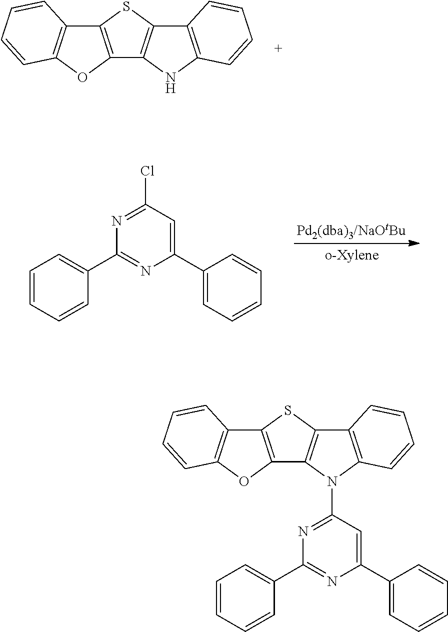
C12=C(OC3=C1C=CC=C3)C1=C(S2)C2=C(N1)C=CC=C2.C1(C2=CC=CC=C2)=CC(Cl)=NC(C2=CC=CC=C2)=N1.C12=C(OC3=C1C=CC=C3)C1=C(S2)C2=C(N1C1=NC(C3=CC=CC=C3)=NC(C3=CC=CC=C3)=C1)C=CC=C2
